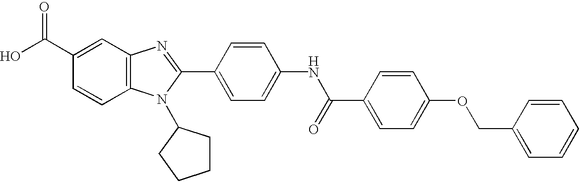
C1(C(O)=O)=CC2=C(C=C1)N(C1CCCC1)C(C1=CC=C(NC(C3=CC=C(OCC4=CC=CC=C4)C=C3)=O)C=C1)=N2
